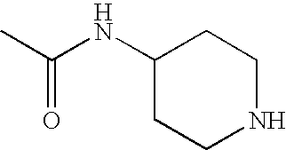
C1(NC(C)=O)CCNCC1
